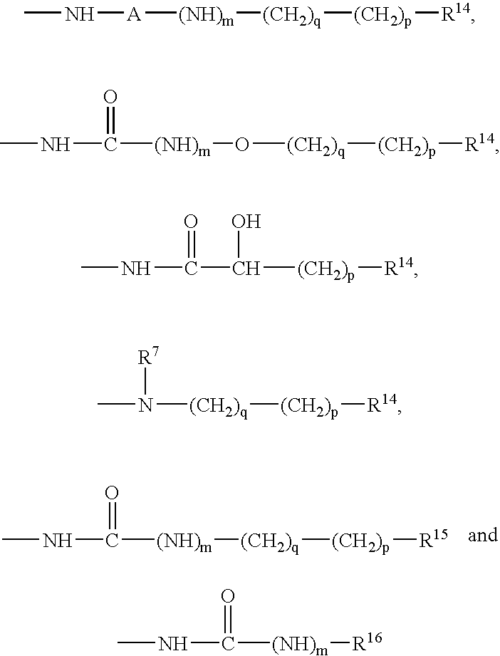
CNC(=O)[(NH)m][(CH2)q][(CH2)p][R15].CN[A][(NH)m][(CH2)q][(CH2)p][R14].CNC(=O)[(NH)m]O[(CH2)q][(CH2)p][R14].CNC(=O)C(O)[(CH2)p][R14].CN([R7])[(CH2)q][(CH2)p][R14].CNC(=O)[(NH)m][R16]
